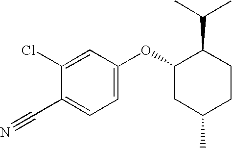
C1(OC2=CC=C(C#N)C(Cl)=C2)CC(C)CCC1C(C)C
